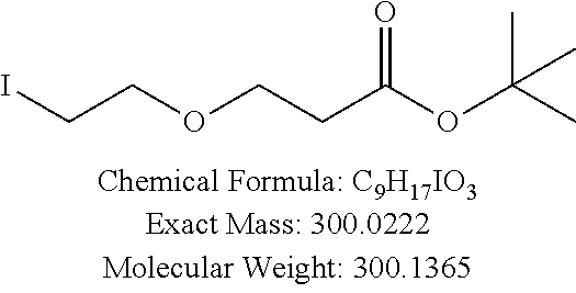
ICCOCCC(OC(C)(C)C)=O
